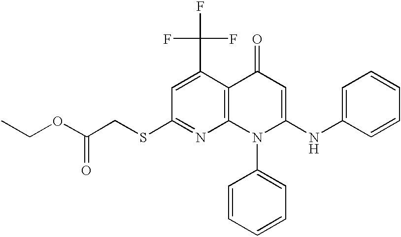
C12=C(C(C(F)(F)F)=CC(SCC(OCC)=O)=N1)C(=O)C=C(NC1=CC=CC=C1)N2C1=CC=CC=C1
